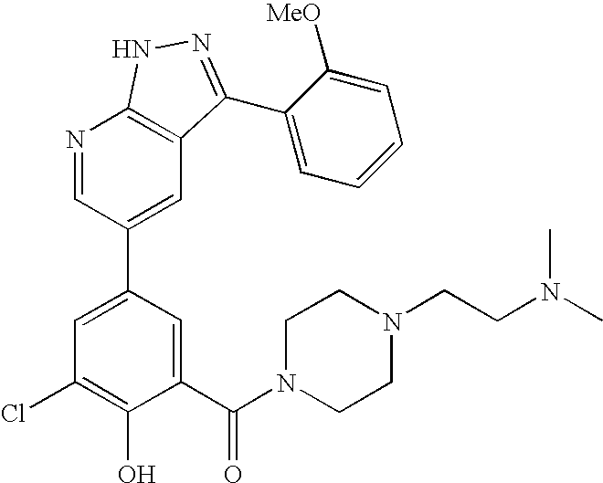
N1=CC(C2=CC(Cl)=C(O)C(C(N3CCN(CCN(C)C)CC3)=O)=C2)=CC2=C1NN=C2C1=CC=CC=C1[MeO]
